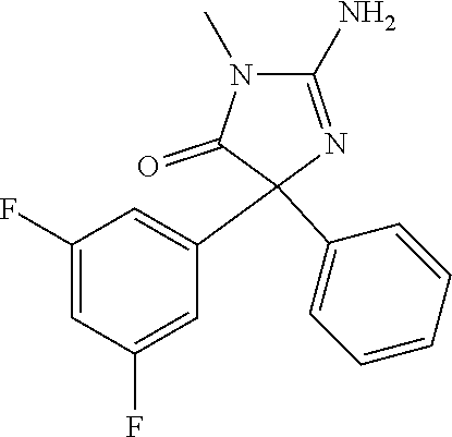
C1(F)=CC(F)=CC(C2(C3=CC=CC=C3)C(=O)N(C)C(N)=N2)=C1
